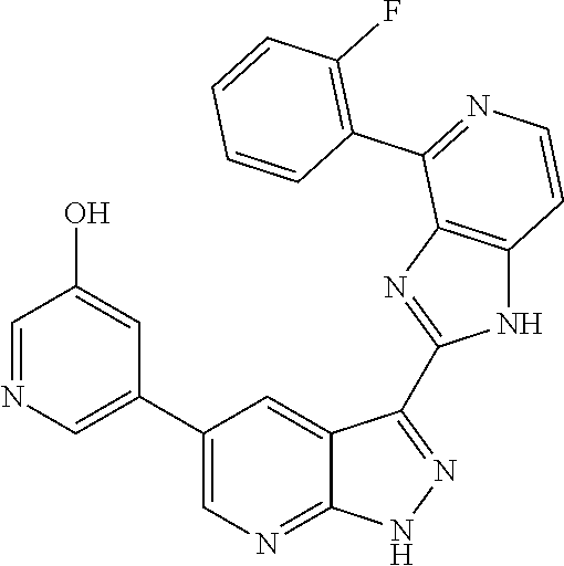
C1=NC=C(C2=CN=C3C(=C2)C(C2=NC4=C(N2)C=CN=C4C2=C(F)C=CC=C2)=N[N H]3)C=C1O
